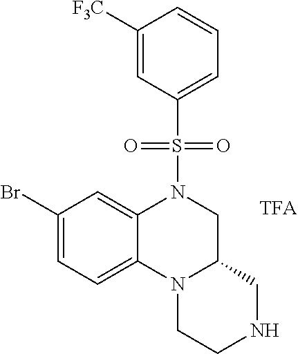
C1([F3C])=CC(S(N2C3=CC(Br)=CC=C3N3C(C2)CNCC3)(=O)=O)=CC=C1
